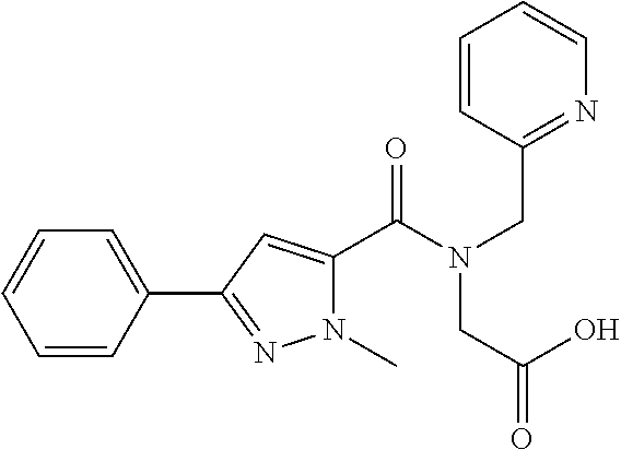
C1(C(N(CC2=NC=CC=C2)CC(=O)O)=O)=CC(C2=CC=CC=C2)=NN1C
